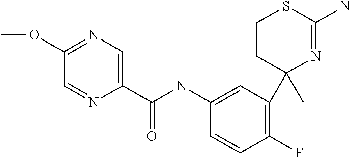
C1(NC(C2=CN=C(OC)C=N2)=O)=CC(C2(C)N=C(N)SCC2)=C(F)C=C1
